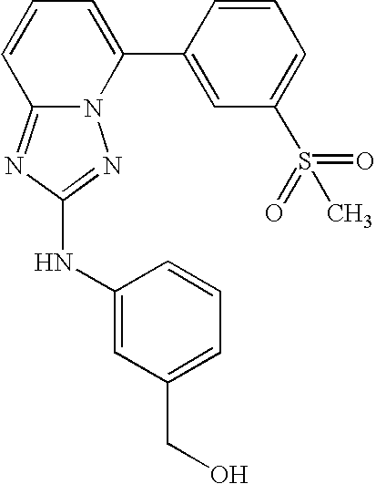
N12C(=NC(NC3=CC(CO)=CC=C3)=N1)C=CC=C2C1=CC(S(C)(=O)=O)=CC=C1
